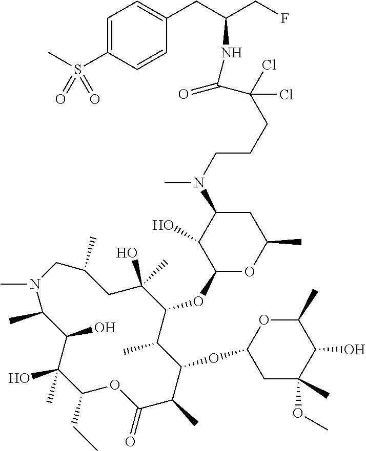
C1(O)(C)C(CC)OC(=O)C(C)C(OC2CC(OC)(C)C(O)C(C)O2)C(C)C(OC2OC(C)CC(N(C)CCCC(C(NC(CF)CC3=CC=C(S(C)(=O)=O)C=C3)=O)(Cl)Cl)C2O)C(O)(C)CC(C)CN(C)C(C)C1O
